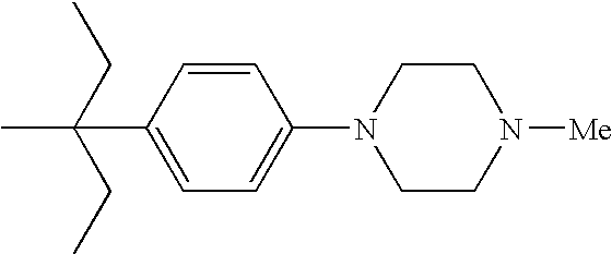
C1(C(C)(CC)CC)=CC=C(N2CCN([Me])CC2)C=C1
